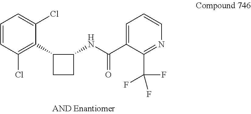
C1=CC(Cl)=C(C2CCC2NC(C2=CC=CN=C2C(F)(F)F)=O)C(Cl)=C1
